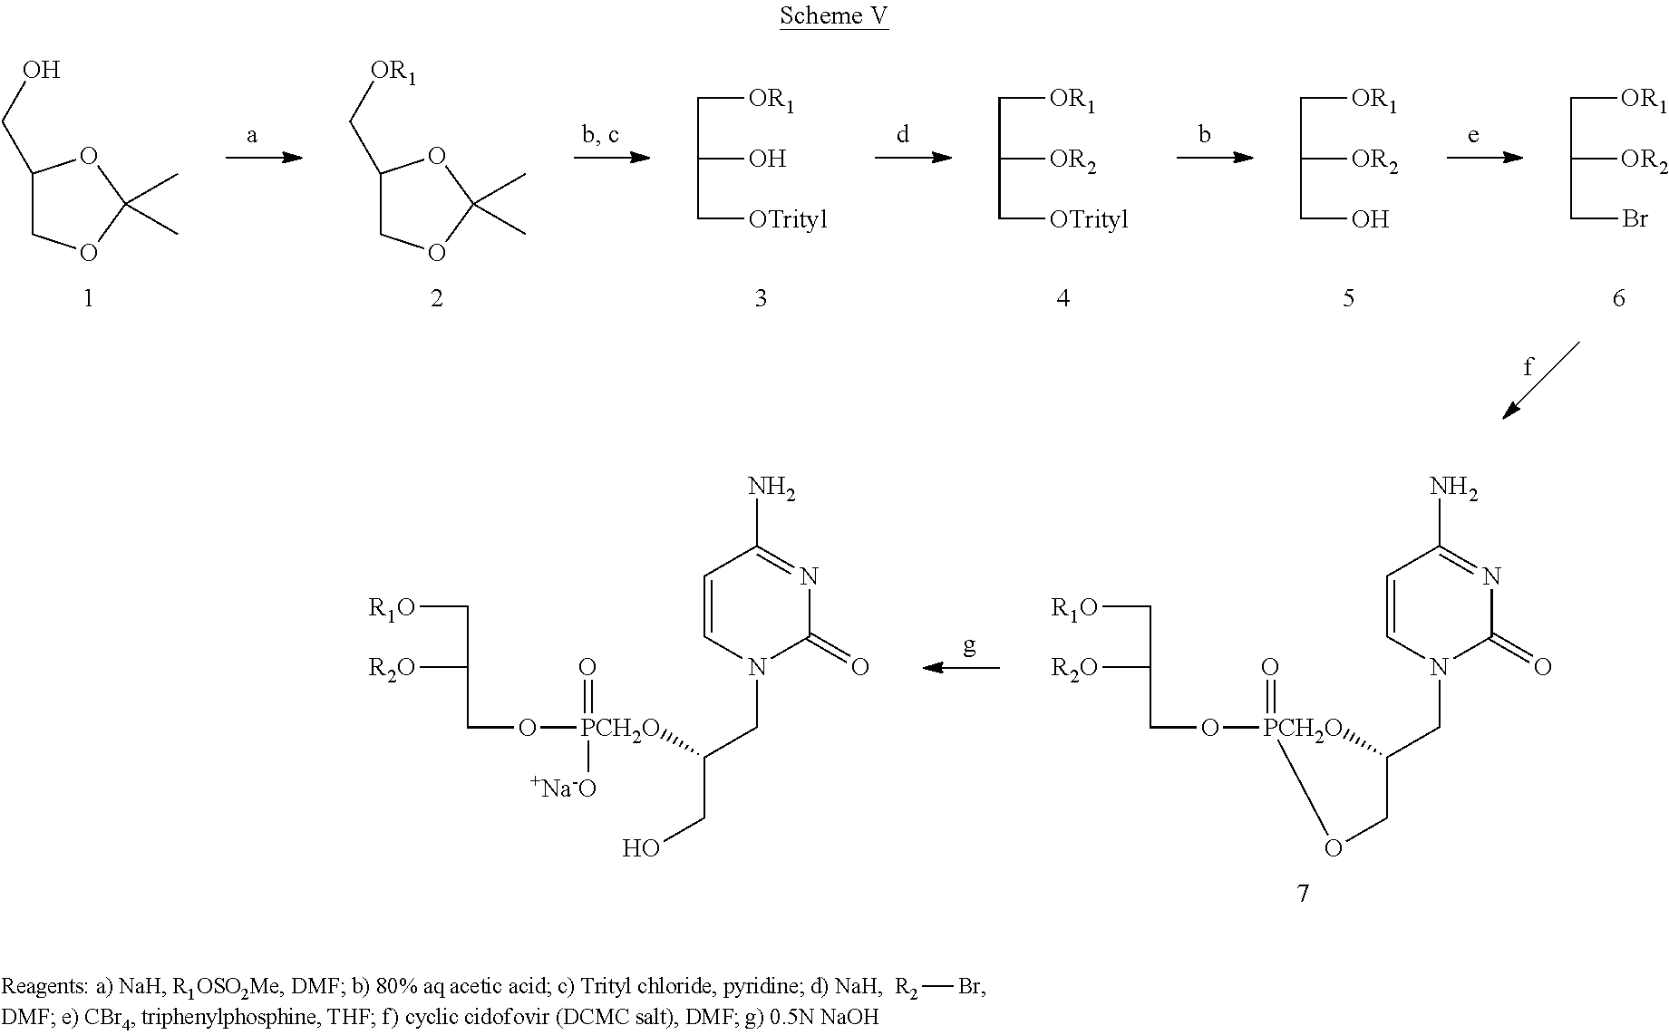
C1(CO)COC(C)(C)O1.C1(C[OR1])COC(C)(C)O1.C(C[OTrityl])(O)C[OR1].C(C[OTrityl])([OR2])C[OR1].C(CBr)([OR2])C[OR1].C(CO)([OR2])C[OR1].C1=CN(CC2CO[PCH2O]2(OCC([R2O])C[R1O])=O)C(=O)N=C1N.C1=CN(CC(CO)[PCH2O](OCC([R2O])C[R1O])(=O)[+Na-O])C(=O)N=C1N.[R2]Br
